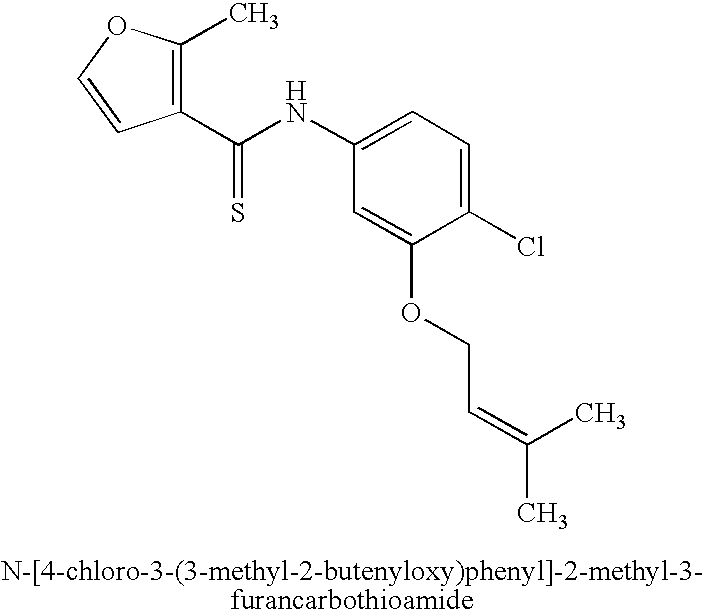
C1(C(NC2=CC=C(Cl)C(OCC=C(C)C)=C2)=S)=C(C)OC=C1
